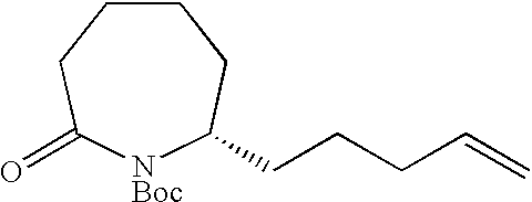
C1CCC(=O)[NBoc]C(CCCC=C)C1
